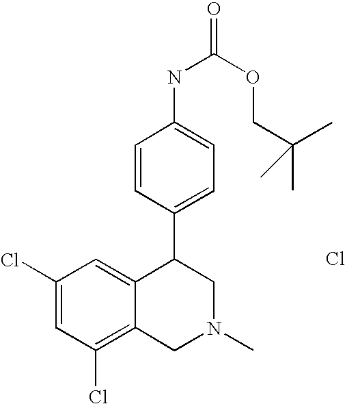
C1(Cl)=C2C(=CC(Cl)=C1)C(C1=CC=C(NC(OCC(C)(C)C)=O)C=C1)CN(C)C2.Cl
